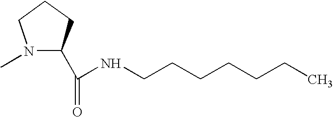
N1(C)C(C(=O)NCCCCCCC)CCC1
